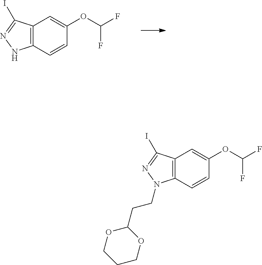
IC1=NNC2=C1C=C(OC(F)F)C=C2.IC1=NN(CCC2OCCCO2)C2=C1C=C(OC(F)F)C=C2
